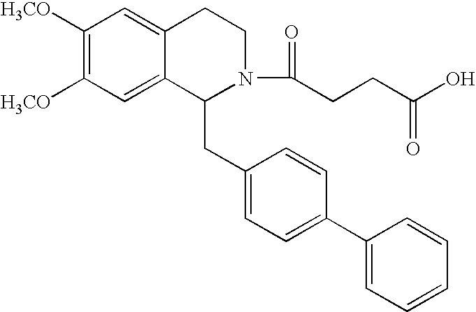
C1([H3CO])=C([H3CO])C=C2C(=C1)CCN(C(=O)CCC(O)=O)C2CC1=CC=C(C2=CC=CC=C2)C=C1
